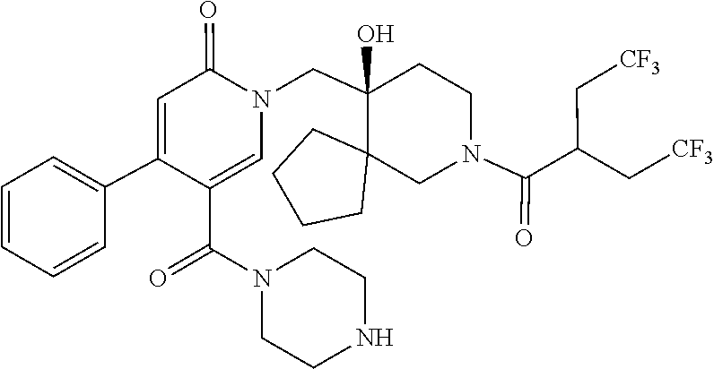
C1CNCCN1C(C1=CN(CC2(O)C3(CCCC3)CN(C(=O)C(C[CF3])C[CF3])CC2)C(=O)C=C1C1=CC=CC=C1)=O
